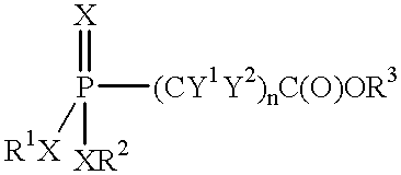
P([(CY1Y2)nC(O)OR3])([R1X])(=[X])[XR2]
